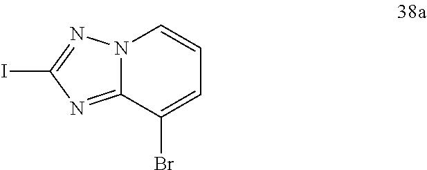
N12C(=NC(I)=N1)C(Br)=CC=C2
